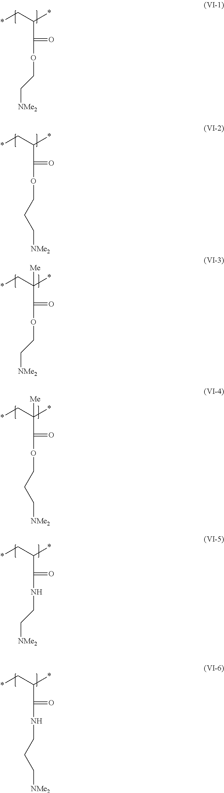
*CC(*)C(OCC[NMe2])=O.*CC(*)C(OCCC[NMe2])=O.*CC(*)(C(OCC[NMe2])=O)[Me].*CC(*)(C(OCCC[NMe2])=O)[Me].*CC(*)C(NCC[NMe2])=O.*CC(*)C(NCCC[NMe2])=O
